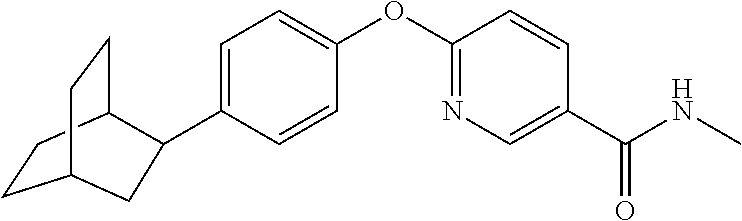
C1=C(C2C3CCC(CC3)C2)C=CC(OC2=NC=C(C(NC)=O)C=C2)=C1
